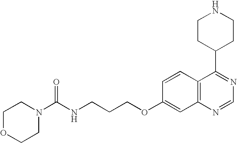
C12=C(N=CN=C1C1CCNCC1)C=C(OCCCNC(N1CCOCC1)=O)C=C2
